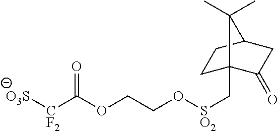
[O3S][CF2]C(OCCO[SO2]CC12CCC(CC1=O)C2(C)C)=O
